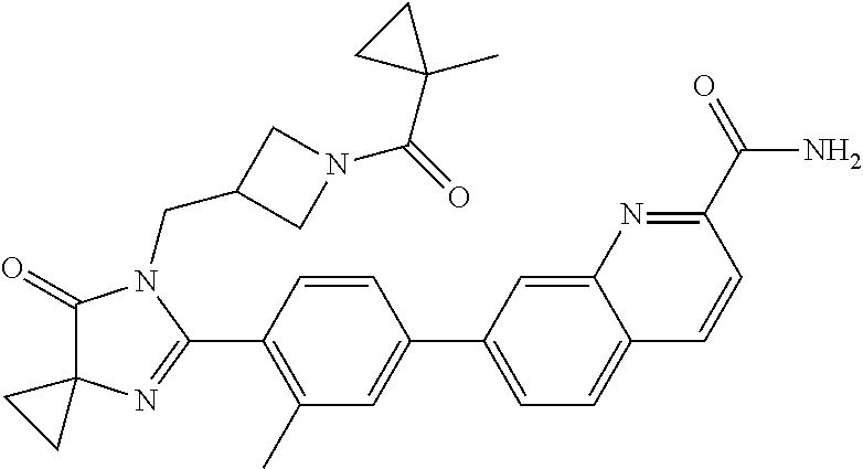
C1(=O)C2(N=C(C3=C(C)C=C(C4=CC=C5C(=C4)N=C(C(=O)N)C=C5)C=C3)N1CC1CN(C(=O)C3(C)CC3)C1)CC2
